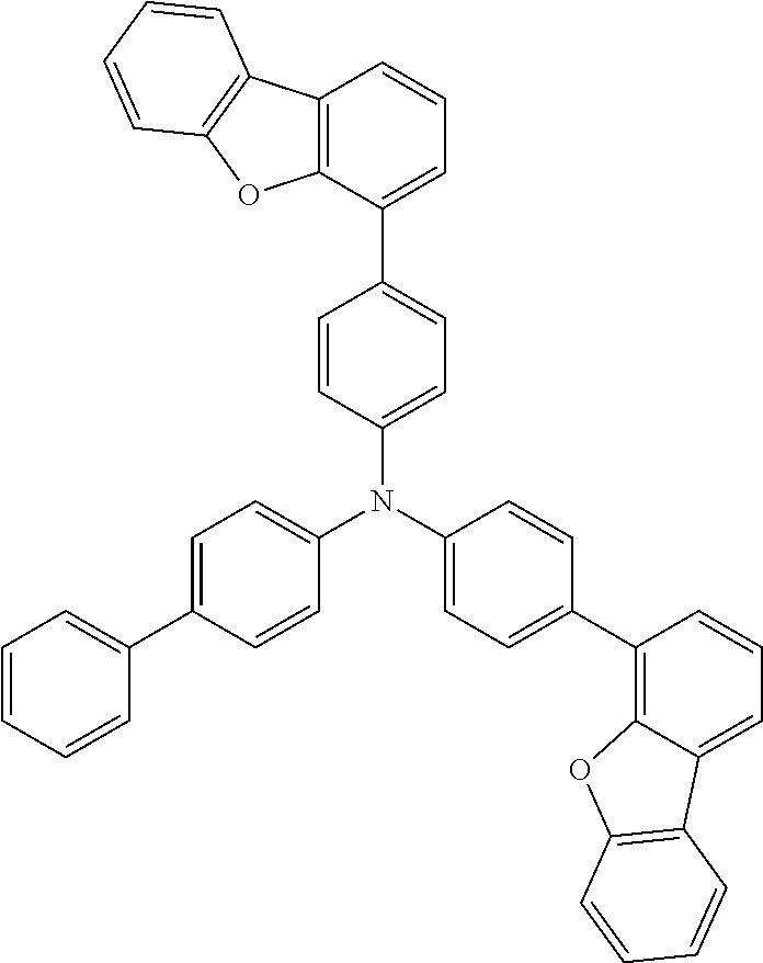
C1(N(C2=CC=C(C3=C4C(=CC=C3)C3=C(O4)C=CC=C3)C=C2)C2=CC=C(C3=CC=CC=C3)C=C2)=CC=C(C2=CC=CC3=C2OC2=C3C=CC=C2)C=C1
